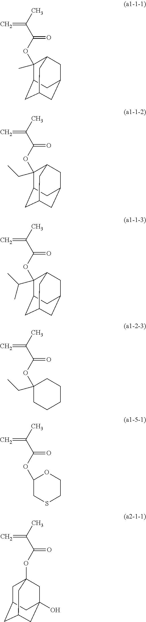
C=C(C)C(OC1(C)C2CC3CC(CC1C3)C2)=O.C=C(C)C(OC1(CC)C2CC3CC(CC1C3)C2)=O.C=C(C)C(OC1(C(C)C)C2CC3CC(CC1C3)C2)=O.C=C(C)C(OC1(CC)CCCCC1)=O.C=C(C)C(OC1CSCCO1)=O.C=C(C)C(OC12CC3CC(CC(O)(C1)C3)C2)=O
